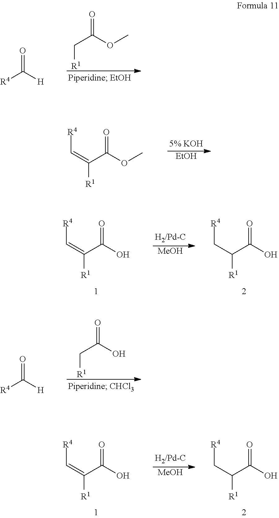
C([R1])C(OC)=O.[R4]C([H])=O.[EtOH].[R4]C=C(C(=O)OC)[R1].[R4]C=C(C(=O)O)[R1].[MeOH].[R4]CC(C(=O)O)[R1].C([R1])C(O)=O.[R4]C([H])=O.[R4]C=C(C(=O)O)[R1].[MeOH].[R4]CC(C(=O)O)[R1]
